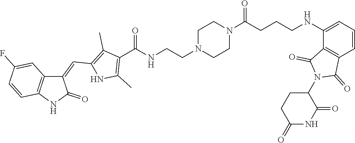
C1(C(=O)NCCN2CCN(C(=O)CCCNC3=CC=CC4=C3C(=O)N(C3CCC(=O)NC3=O)C4=O)CC2)=C(C)NC(C=C2C3=C(C=CC(F)=C3)NC2=O)=C1C
